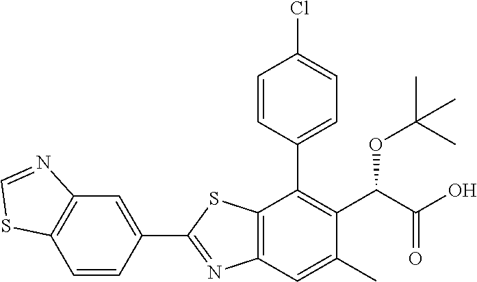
C1=CC(C2=C(C(OC(C)(C)C)C(=O)O)C(C)=CC3=C2SC(C2=CC4=C(C=C2)SC=N4)=N3)=CC=C1Cl
